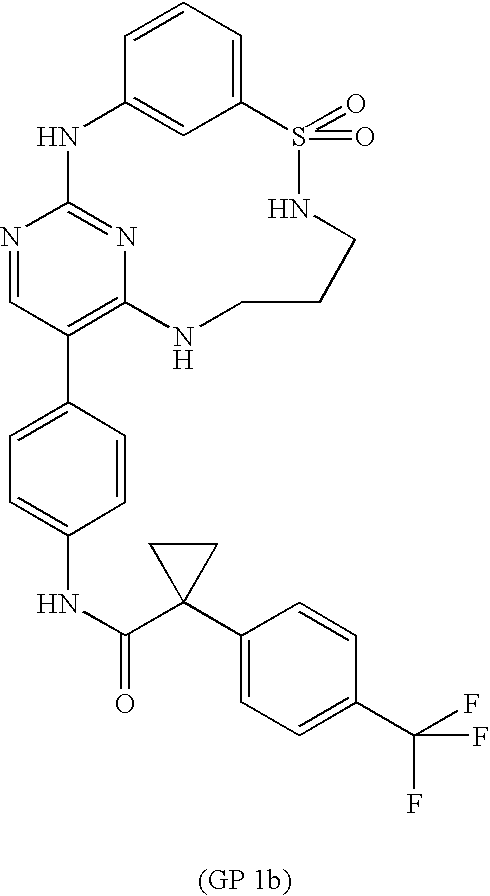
C12=CC=CC(=C1)NC1=NC(=C(C3=CC=C(NC(=O)C4(C5=CC=C(C(F)(F)F)C=C5)CC4)C=C3)C=N1)NCCCNS2(=O)=O
